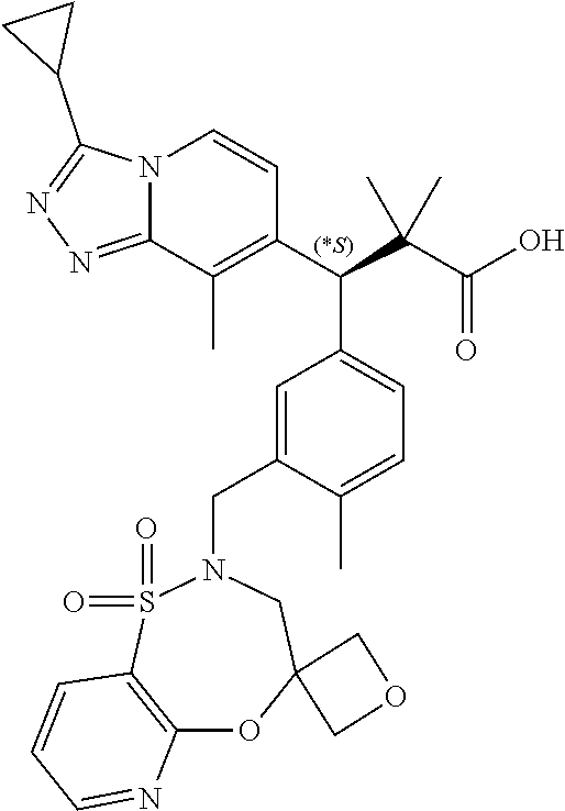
N12C(=NN=C1C1CC1)C(C)=C(C(C(C(O)=O)(C)C)C1=CC=C(C)C(CN3S(=O)(=O)C4=C(OC5(C3)COC5)N=CC=C4)=C1)C=C2
